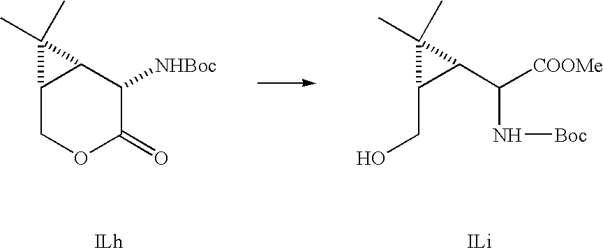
C12COC(=O)C([NHBoc])C1C2(C)C.C1(CO)C(C(N[Boc])[COOMe])C1(C)C.[ILi]
